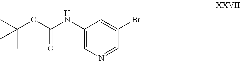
C1(NC(OC(C)(C)C)=O)=CN=CC(Br)=C1
